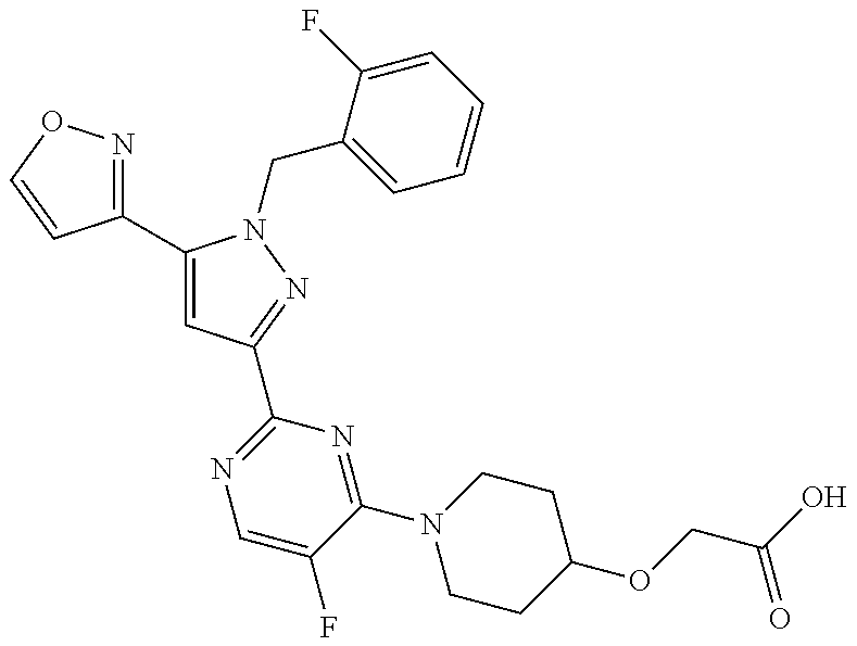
C1(C2=CC(C3=NC=C(F)C(N4CCC(OCC(O)=O)CC4)=N3)=NN2CC2=CC=CC=C2F)=NOC=C1
